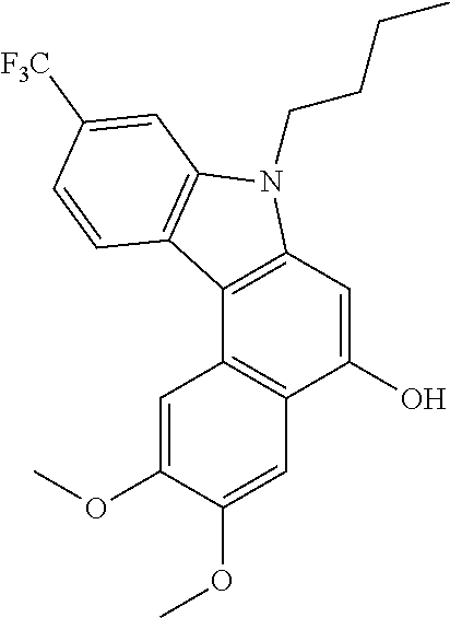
C12=C(C=C(O)C3=C1C=C(OC)C(OC)=C3)N(CCCC)C1=C2C=CC([F3C])=C1
